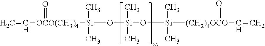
C=C[OCO(CH3)4]([Si](O[Si](O[Si]([(CH2)4OCO](=O)C=C)(C)C)(C)C)(C)C)=O
